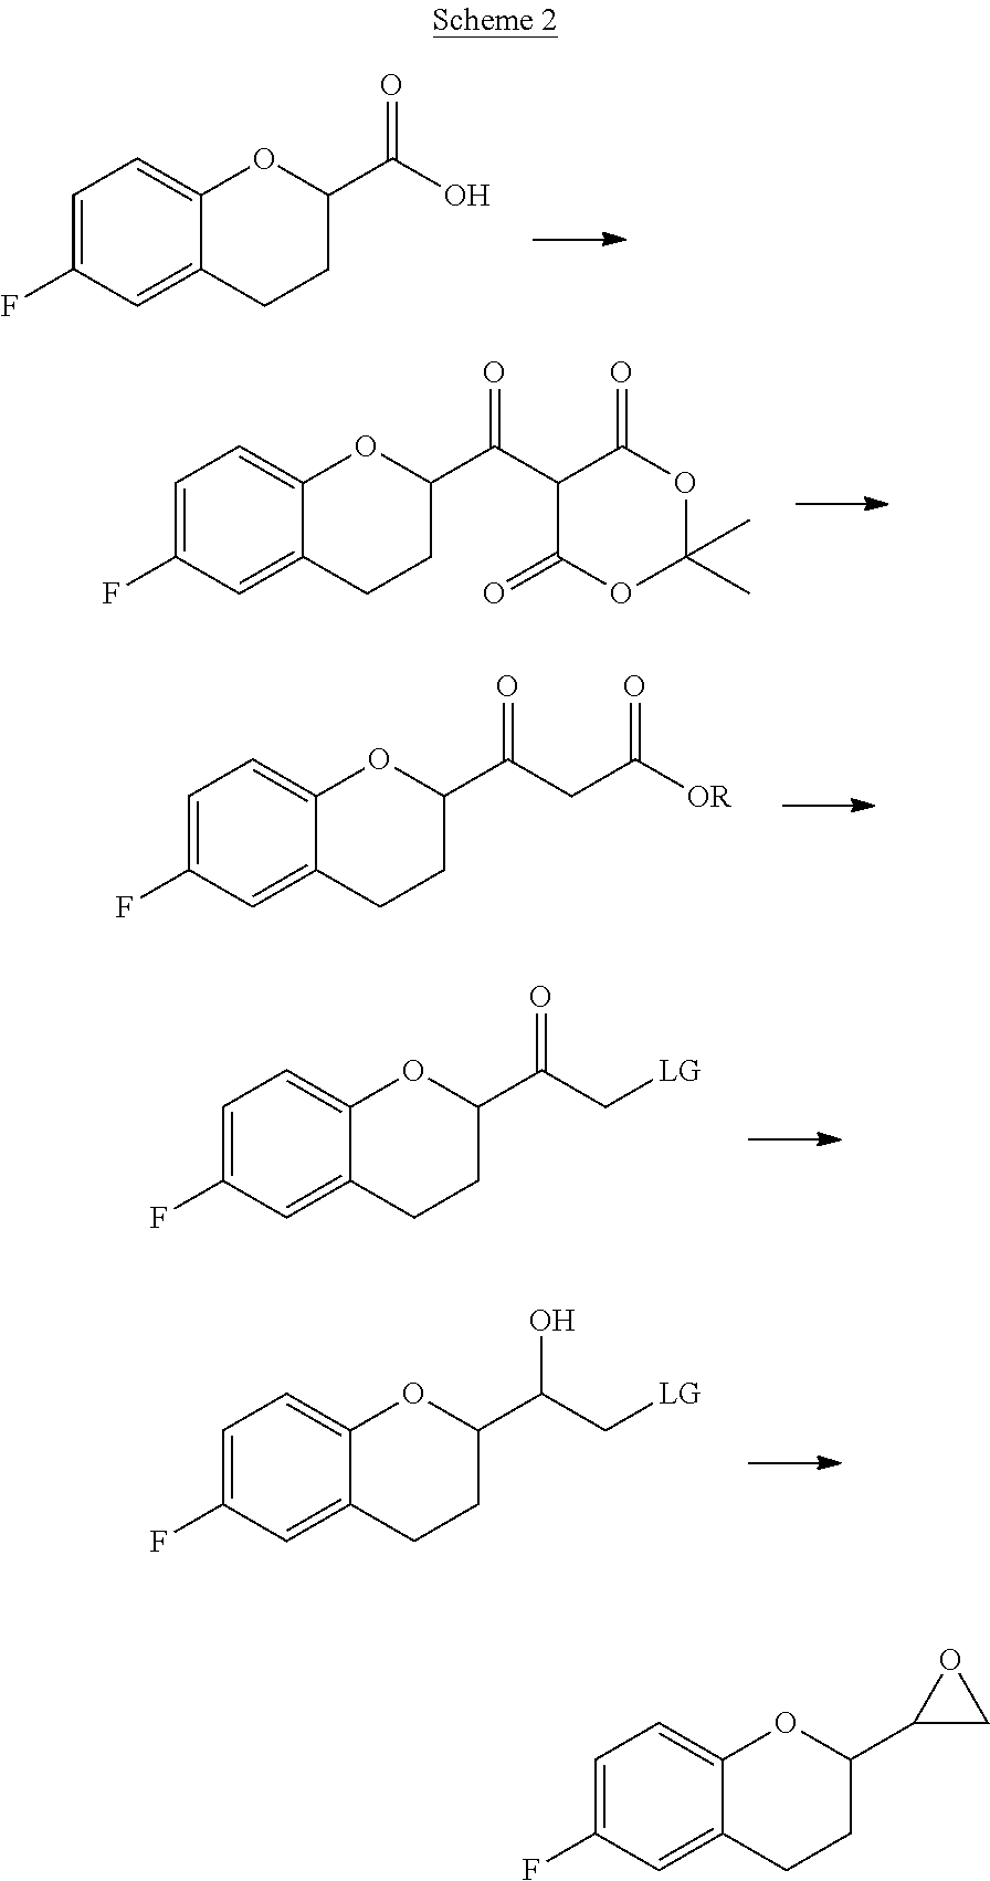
C1=C(F)C=C2C(=C1)OC(C(O)=O)CC2.C1=C(F)C=C2C(=C1)OC(C(C1C(=O)OC(C)(C)OC1=O)=O)CC2.C1=C(F)C=C2C(=C1)OC(C(CC([OR])=O)=O)CC2.C1=C(F)C=C2C(=C1)OC(C(C[LG])=O)CC2.C1=C(F)C=C2C(=C1)OC(C(C[LG])O)CC2.C1=C(F)C=C2C(=C1)OC(C1CO1)CC2
